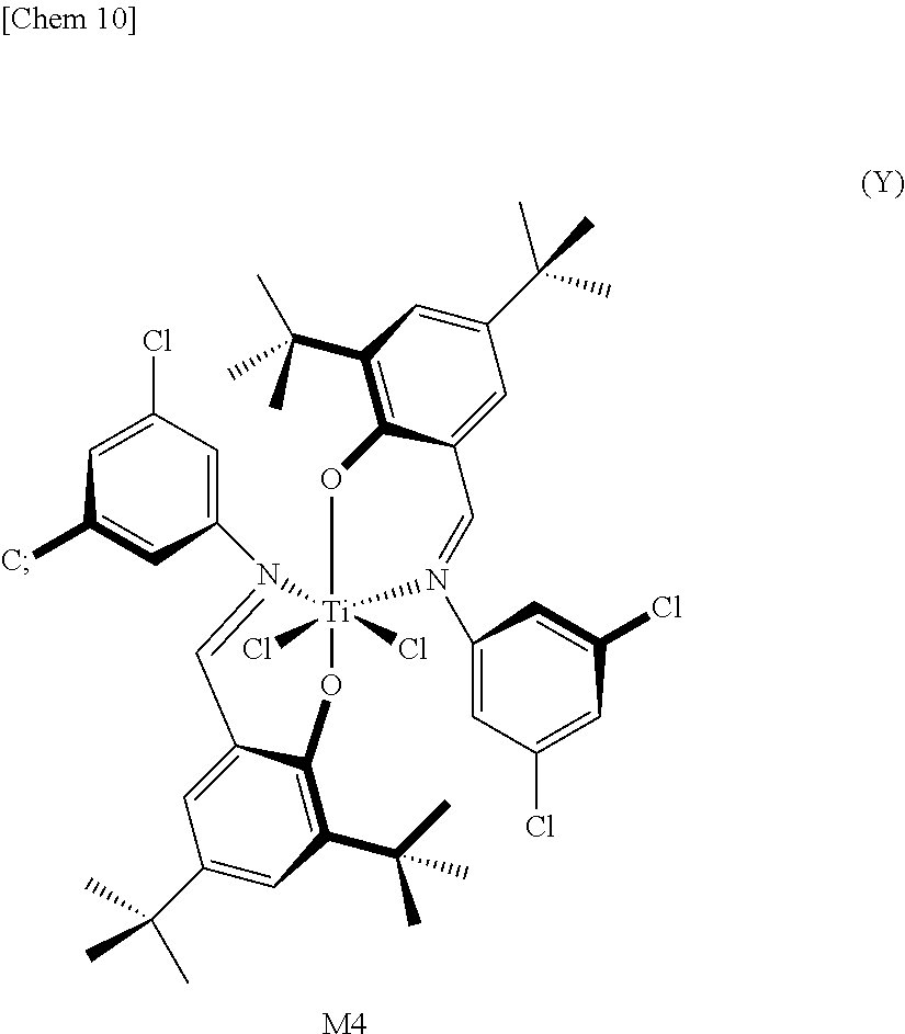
C12=C(C(C)(C)C)C=C(C(C)(C)C)C=C1C=N(C1=CC(Cl)=CC(Cl)=C1)[Ti]1(Cl)(Cl)(O2)N(C2=CC(Cl)=CC(C)=C2)=CC2=CC(C(C)(C)C)=CC(C(C)(C)C)=C2O1.[M4]
